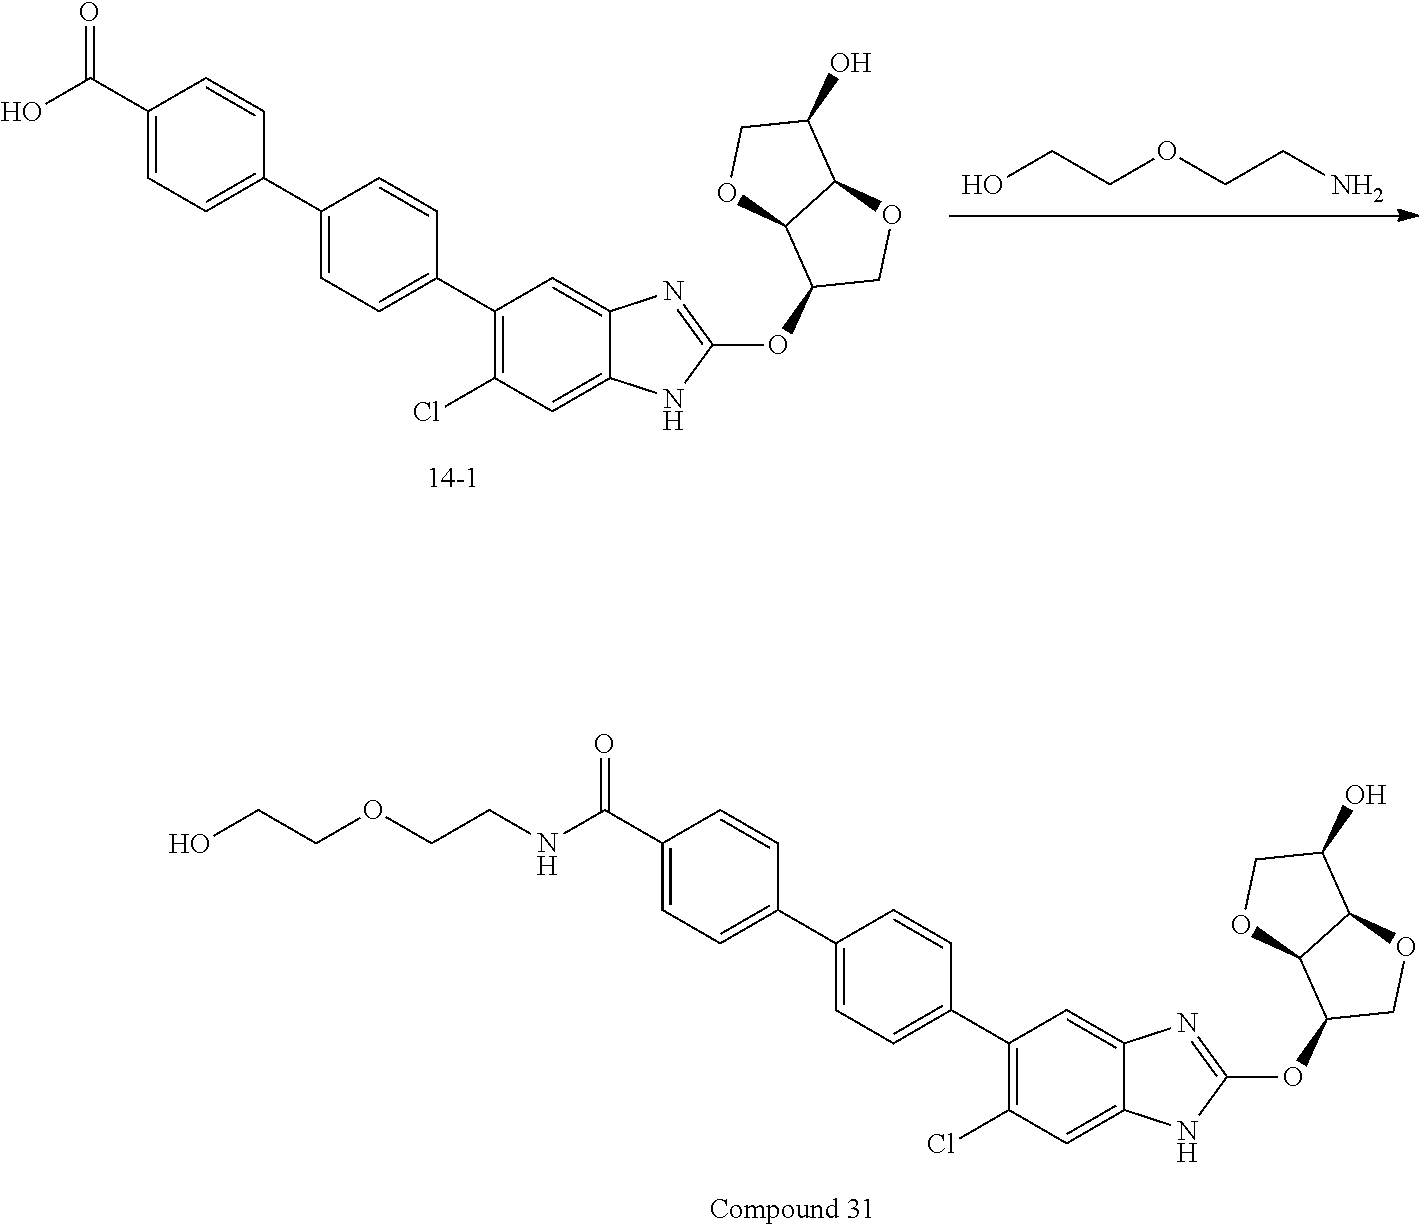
C1(C(O)=O)=CC=C(C2=CC=C(C3=C(Cl)C=C4C(=C3)N=C(OC3COC5C3OCC5O)N4)C=C2)C=C1.OCCOCCN.C1(C(=O)NCCOCCO)=CC=C(C2=CC=C(C3=C(Cl)C=C4C(=C3)N=C(OC3COC5C3OCC5O)N4)C=C2)C=C1
